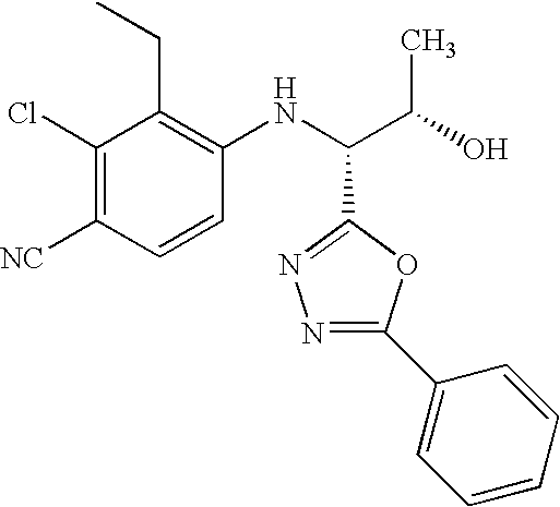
C1(Cl)=C([CN])C=CC(NC(C(O)C)C2=NN=C(C3=CC=CC=C3)O2)=C1CC
